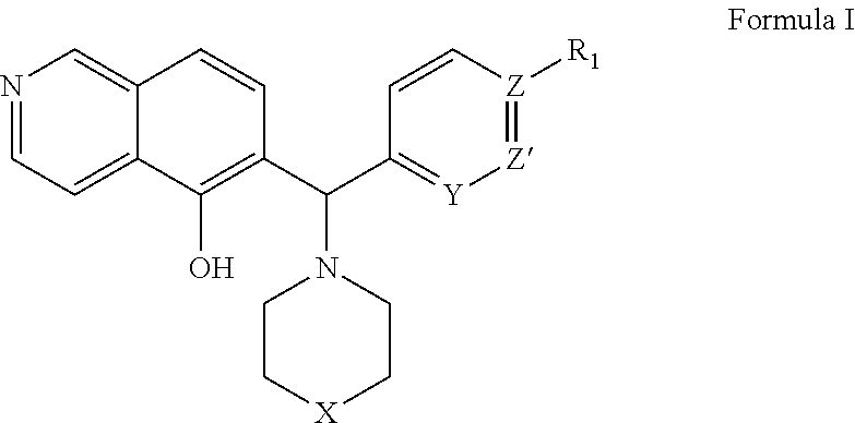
N1=CC=C2C(=C1)C=CC(C(C1=[Y][Z]=[Z]([R1])C=C1)N1CC[X]CC1)=C2O
